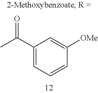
C1(C(C)=O)=CC=CC([OMe])=C1
